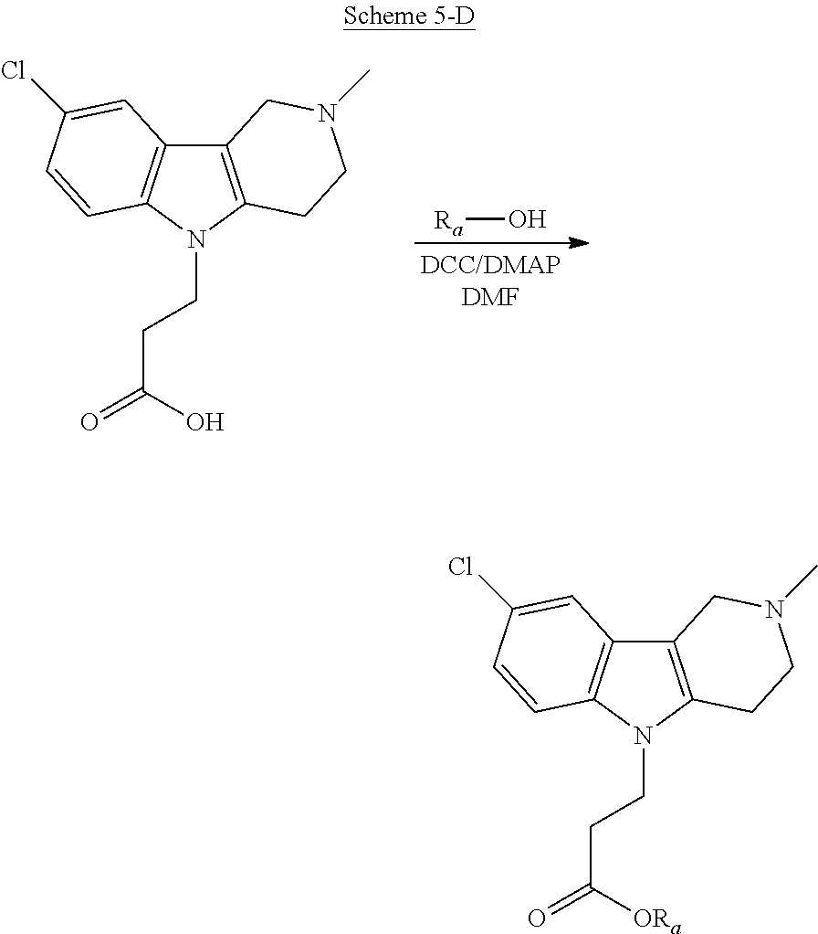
C12=C(N(CCC(O)=O)C3=C1C=C(Cl)C=C3)CCN(C)C2.[Ra]O.C12=C(N(CCC([ORa])=O)C3=C1C=C(Cl)C=C3)CCN(C)C2
